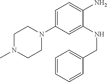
C1N(C)CCN(C2=CC=C(N)C(NCC3=CC=CC=C3)=C2)C1
